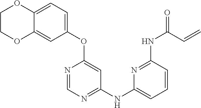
C12=CC=C(OC3=CC(NC4=CC=CC(NC(=O)C=C)=N4)=NC=N3)C=C1OCCO2
